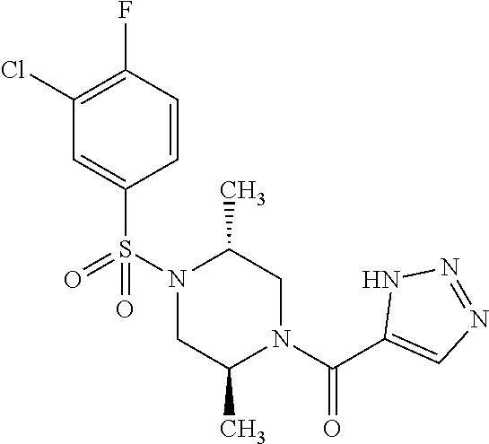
N1(S(=O)(C2=CC(Cl)=C(F)C=C2)=O)CC(C)N(C(C2=CN=NN2)=O)CC1C
